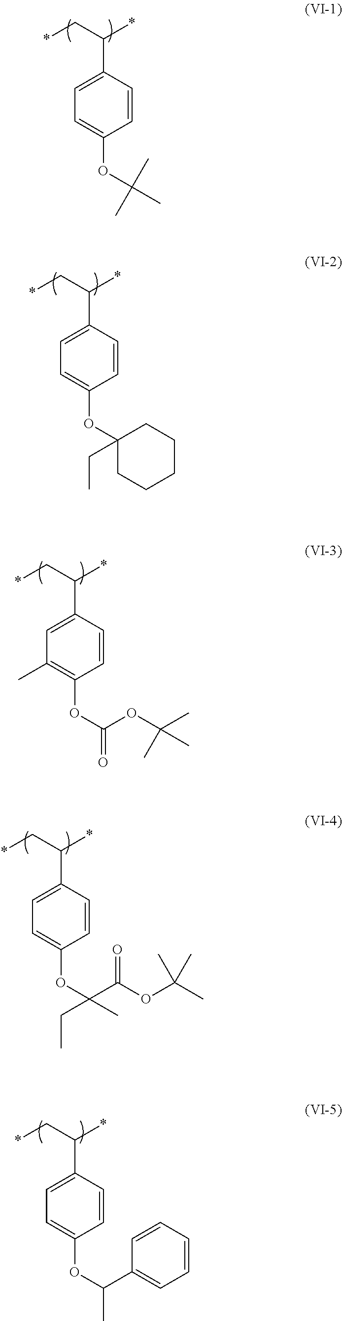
*CC(*)C1=CC=C(OC(C)(C)C)C=C1.*CC(*)C1=CC=C(OC2(CC)CCCCC2)C=C1.*CC(*)C1=CC=C(OC(C(OC(C)(C)C)=O)(CC)C)C=C1.*CC(*)C1=CC=C(OC(C2=CC=CC=C2)C)C=C1.*CC(*)C1=CC(C)=C(OC(OC(C)(C)C)=O)C=C1
